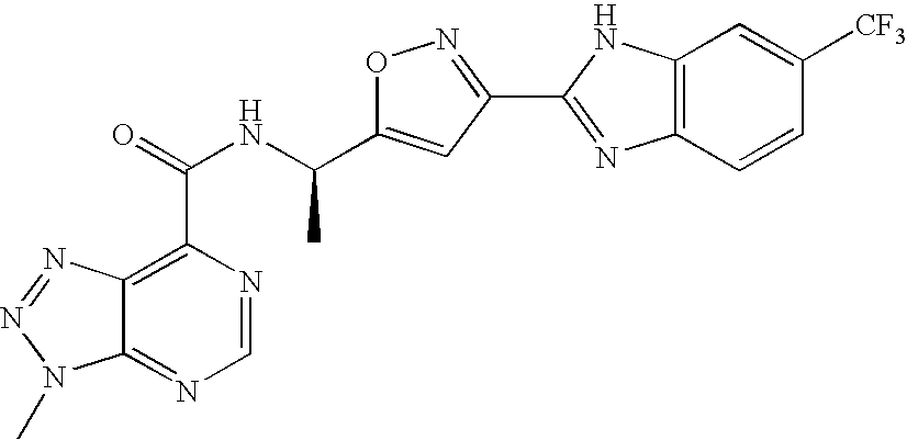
C12=NC=NC(C(=O)NC(C3=CC(C4=NC5=C(N4)C=C([CF3])C=C5)=NO3)C)=C1N=NN2C
